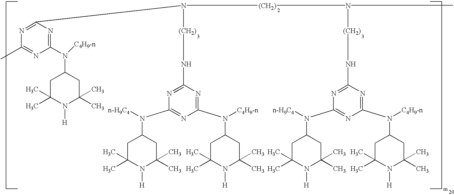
N([(CH2)]N(C)[(CH2)]NC1=NC(N([n-H9C4])C2CC(C)(C)N([H])C(C)(C)C2)=NC(N([C4H9-n])C2CC(C)(C)N([H])C(C)(C)C2)=N1)(C1=NC(C)=NC(N([C4H9-n])C2CC(C)(C)N([H])C(C)(C)C2)=N1)[(CH2)]NC1=NC(N([n-H9C4])C2CC(C)(C)N([H])C(C)(C)C2)=NC(N([C4H9-n])C2CC(C)(C)N([H])C(C)(C)C2)=N1
